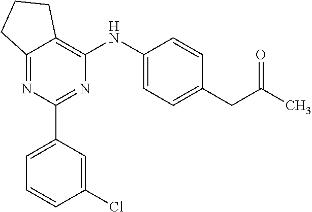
C12=NC(C3=CC=CC(Cl)=C3)=NC(NC3=CC=C(CC(C)=O)C=C3)=C1CCC2
